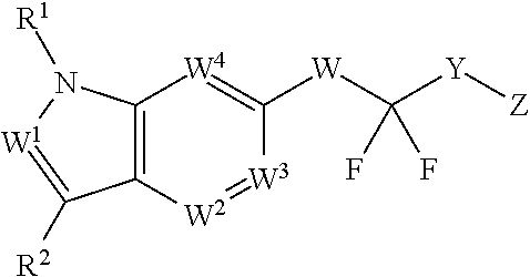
C12=C(N([R1])[W1]=C1[R2])[W4]=C([W]C([Y][Z])(F)F)[W3]=[W2]2
